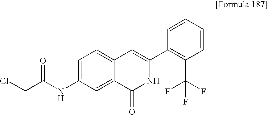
C1=C(NC(CCl)=O)C=C2C(=C1)C=C(C1=C(C(F)(F)F)C=CC=C1)NC2=O
